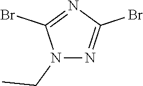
N1(CC)N=C(Br)N=C1Br
